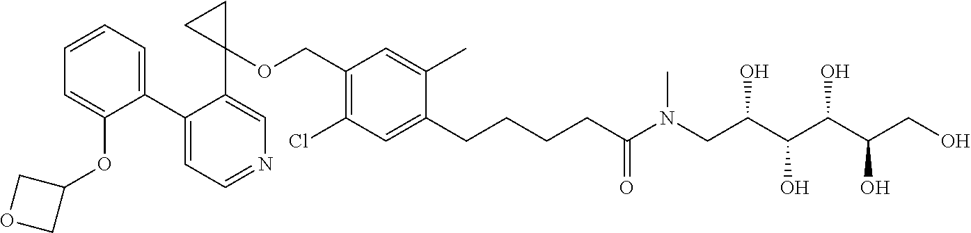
C1(C2=CC=CC=C2OC2COC2)=CC=NC=C1C1(OCC2=C(Cl)C=C(CCCCC(N(CC(C(C(C(CO)O)O)O)O)C)=O)C(C)=C2)CC1
